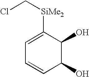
C1=CC(O)C(O)C([SiMe2]CCl)=C1
